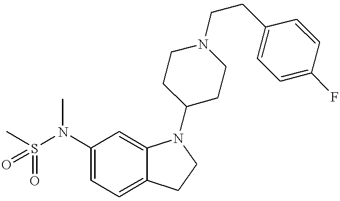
C1(N(S(C)(=O)=O)C)=CC=C2C(=C1)N(C1CCN(CCC3=CC=C(F)C=C3)CC1)CC2
